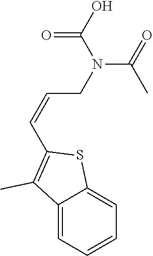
C(CN(C(=O)O)C(=O)C)=CC1=C(C)C2=CC=CC=C2S1
